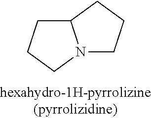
C12CCCN1CCC2
